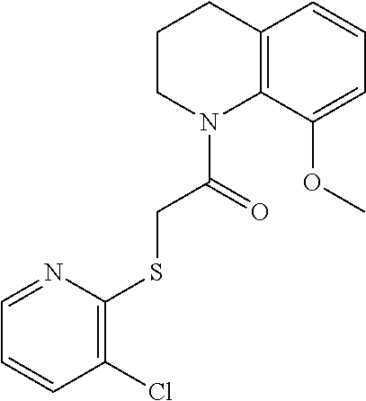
C1CN(C(=O)CSC2=C(Cl)C=CC=N2)C2=C(C1)C=CC=C2OC
